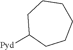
[Pyd]C1CCCCCC1
